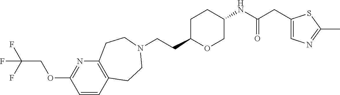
C(CC1OCC(NC(CC2=CN=C(C)S2)=O)CC1)N1CCC2=C(N=C(OCC(F)(F)F)C=C2)CC1
